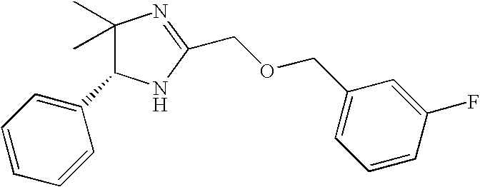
C1(C2C(C)(C)N=C(COCC3=CC=CC(F)=C3)N2)=CC=CC=C1
